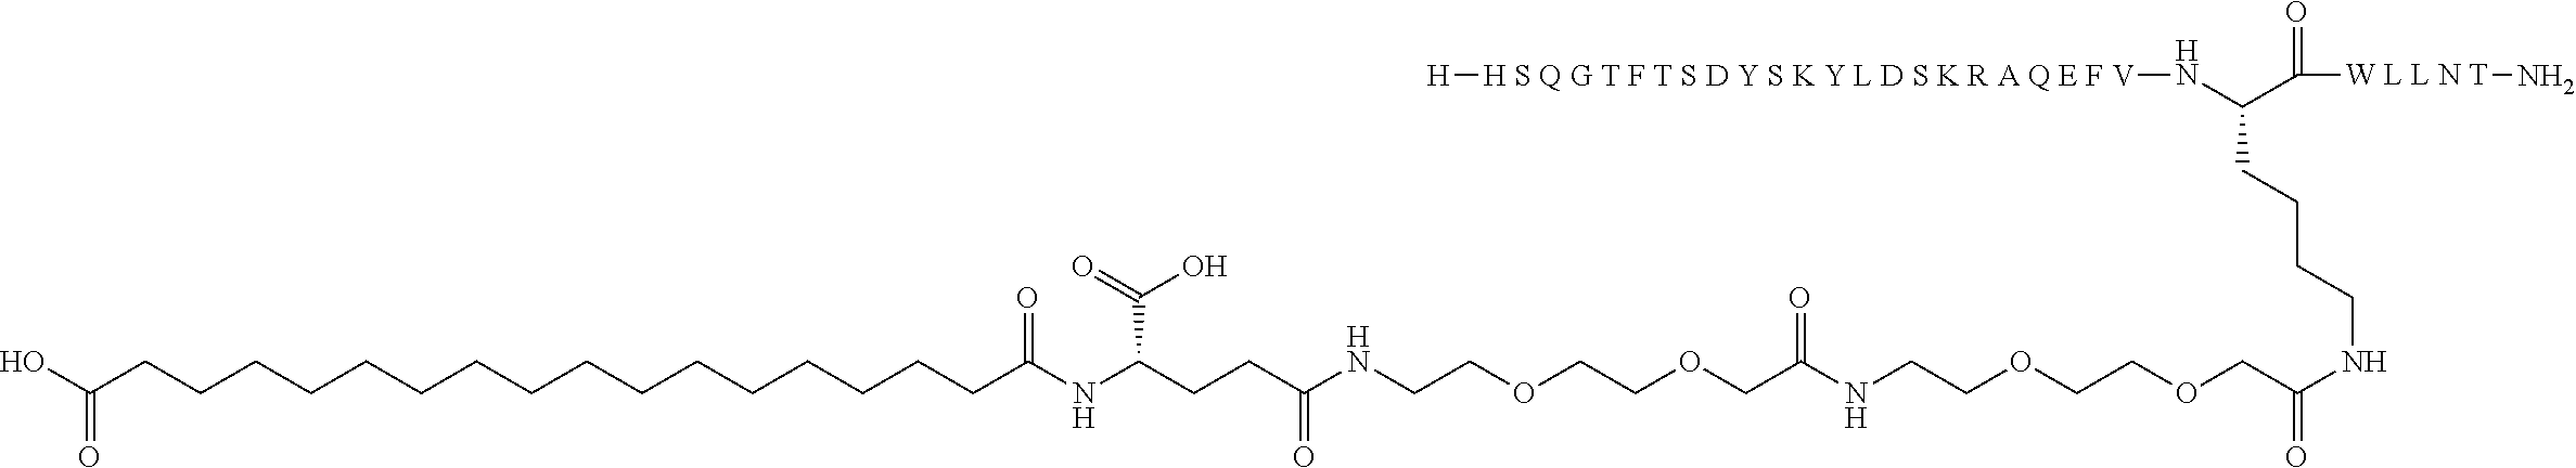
C(NC(COCCOCCNC(COCCOCCNC(CCC(NC(CCCCCCCCCCCCCCCCC(O)=O)=O)C(O)=O)=O)=O)=O)CCCC(N[H S Q G T F T S D Y S K Y L D S K R A Q E F V][H])C([W L L N T]N)=O
